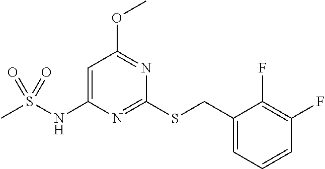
S(NC1=CC(OC)=NC(SCC2=CC=CC(F)=C2F)=N1)(=O)(=O)C
